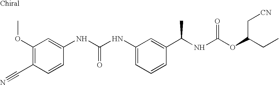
C1(OC)=C(C#N)C=CC(NC(NC2=CC=CC(C(NC(OC(C[CN])CC)=O)C)=C2)=O)=C1
